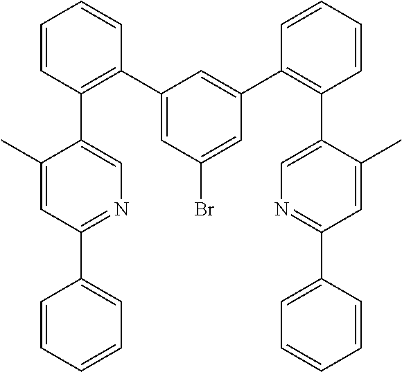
C1=CC=CC=C1C1=NC=C(C2=C(C3=CC(Br)=CC(C4=C(C5=CN=C(C6=CC=CC=C6)C=C5C)C=CC=C4)=C3)C=CC=C2)C(C)=C1
